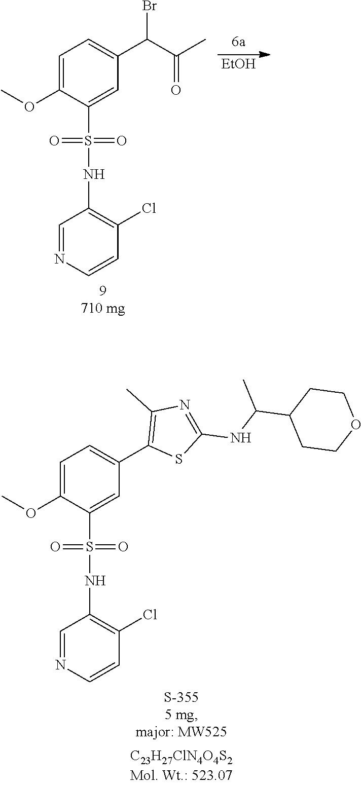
C1=C(OC)C(S(NC2=C(Cl)C=CN=C2)(=O)=O)=CC(C2=C(C)N=C(NC(C3CCOCC3)C)S2)=C1.C1=C(OC)C(S(NC2=C(Cl)C=CN=C2)(=O)=O)=CC(C(C(=O)C)Br)=C1.[EtOH]
